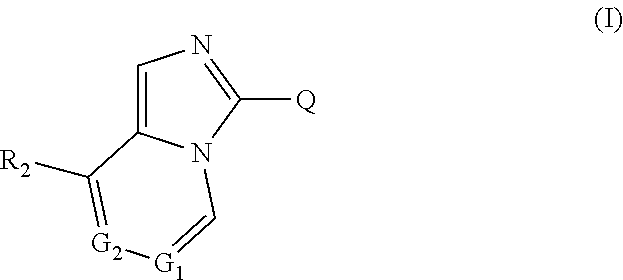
C1=C2N(C([Q])=N1)C=[G1][G2]=C2[R2]
